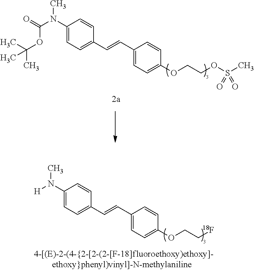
C1(N(C(=O)OC(C)(C)C)C)=CC=C(C=CC2=CC=C(OCCOS(C)(=O)=O)C=C2)C=C1.C1(N(C)[H])=CC=C(C=CC2=CC=C(OCC[18F])C=C2)C=C1
